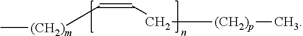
C[(CH2)m]C=CC[(CH2)p]C
